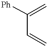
C(C=C)(=C)[Ph]
